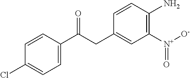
C1=C(C(CC2=CC([N+]([O-])=O)=C(N)C=C2)=O)C=CC(Cl)=C1
